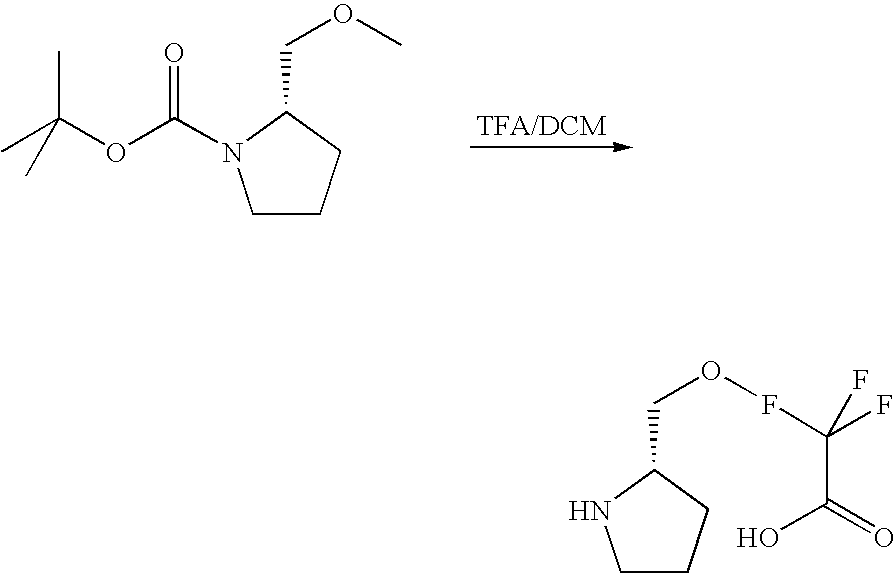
C1CCC(COC)N1C(=O)OC(C)(C)C.C1CCC(COFC(F)(C(=O)O)F)N1
